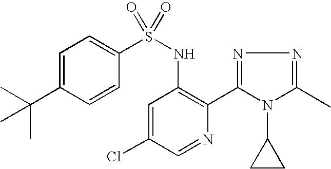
C1=C(C(C)(C)C)C=CC(S(NC2=C(C3=NN=C(C)N3C3CC3)N=CC(Cl)=C2)(=O)=O)=C1
